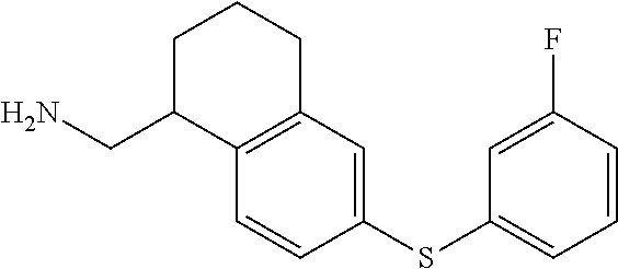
C1=CC(SC2=CC=CC(F)=C2)=CC2=C1C(CN)CCC2
